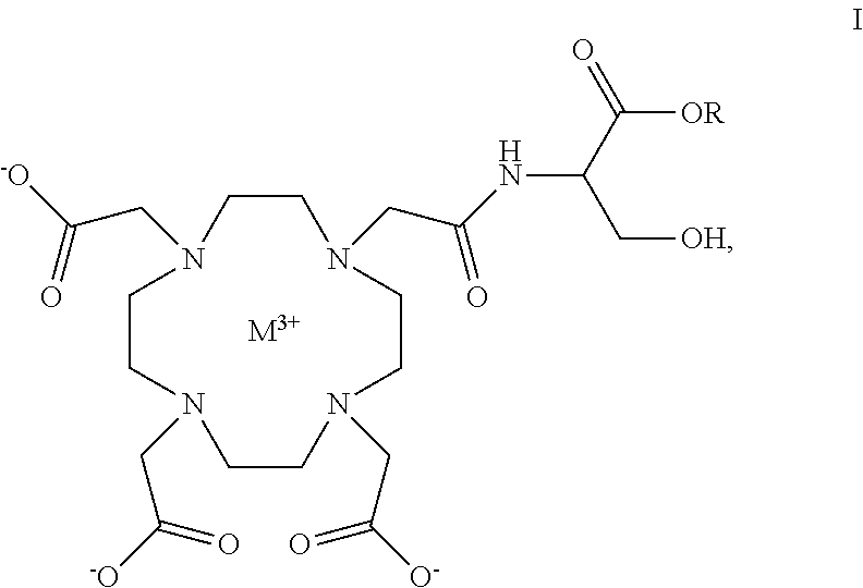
[M3+].C1CN(CC(NC(C([OR])=O)C[OH])=O)CCN(CC([O-])=O)CCN(CC([-O])=O)CCN1CC([-O])=O
